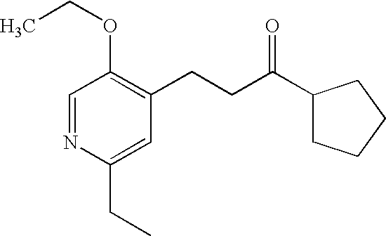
C1=NC(CC)=CC(CCC(C2CCCC2)=O)=C1OCC
